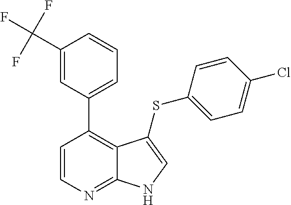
C1=CN=C2C(=C1C1=CC=CC(C(F)(F)F)=C1)C(SC1=CC=C(Cl)C=C1)=CN2
